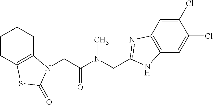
C1CC2=C(CC1)N(CC(N(CC1=NC3=C(C=C(Cl)C(Cl)=C3)N1)C)=O)C(=O)S2
